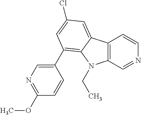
C12=C(C=NC=C1)N(CC)C1=C(C3=CN=C(OC)C=C3)C=C(Cl)C=C21
